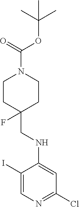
C1(I)=CN=C(Cl)C=C1NCC1(F)CCN(C(OC(C)(C)C)=O)CC1
